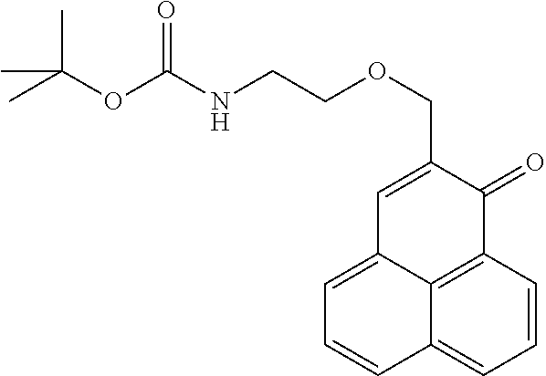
C1=CC2=C3C(=C1)C=CC=C3C=C(COCCNC(OC(C)(C)C)=O)C2=O
